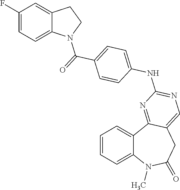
C1=CC=C2C(=C1)C1=NC(NC3=CC=C(C(=O)N4C5=CC=C(F)C=C5CC4)C=C3)=NC=C1CC(=O)N2C
